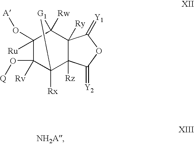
C1(O[Q])([Rv])C2([Rx])C3([Rz])C([Ry])(C([Rw])(C1(O[A])[Ru])[G1]2)C(=[Y1])OC3=[Y2]
